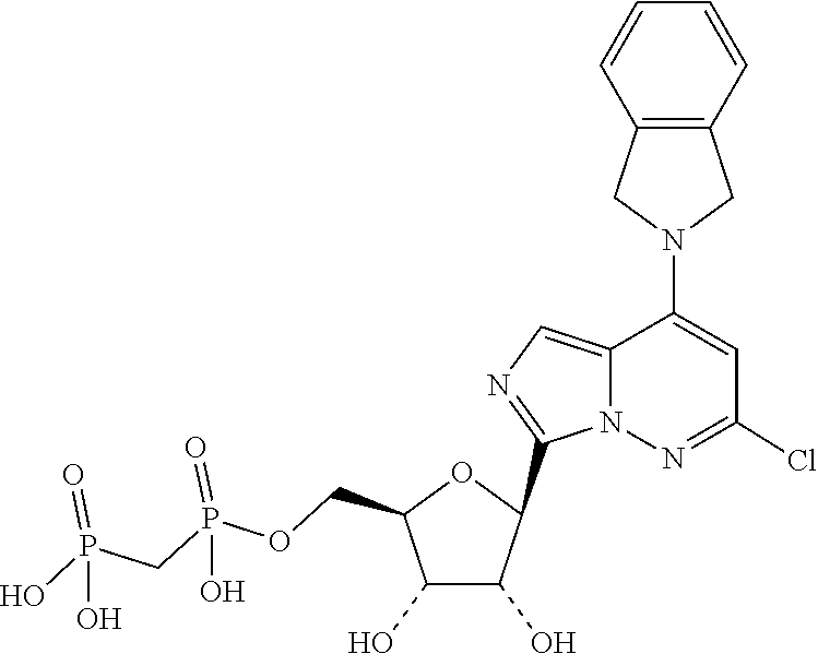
C1(C2C(O)C(O)C(COP(=O)(O)CP(=O)(O)O)O2)=NC=C2C(N3CC4=C(C3)C=CC=C4)=CC(Cl)=NN12
